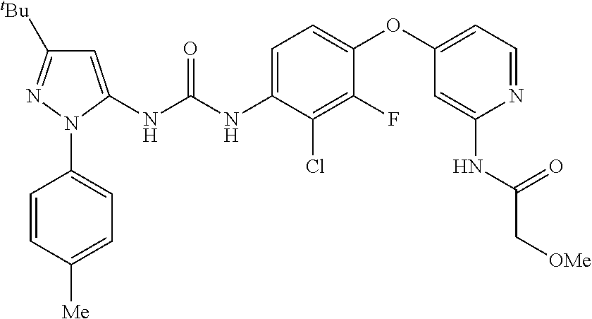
C1=C(NC(NC2=CC=C(OC3=CC=NC(NC(C[OMe])=O)=C3)C(F)=C2Cl)=O)N(C2=CC=C([Me])C=C2)N=C1[tBu]
